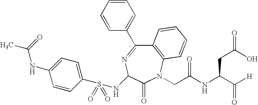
N(C1N=C(C2=CC=CC=C2)C2=C(N(CC(NC(C([H])=O)CC(=O)O)=O)C1=O)C=CC=C2)S(C1=CC=C(NC(=O)C)C=C1)(=O)=O
